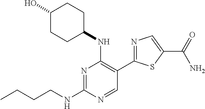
N1=C(NCCCC)N=CC(C2=NC=C(C(=O)N)S2)=C1NC1CCC(O)CC1
